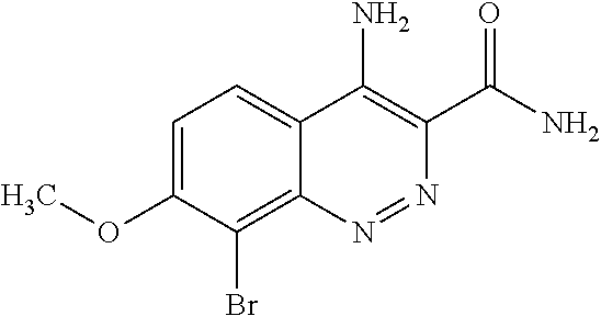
N1=NC2=C(Br)C(OC)=CC=C2C(N)=C1C(N)=O
